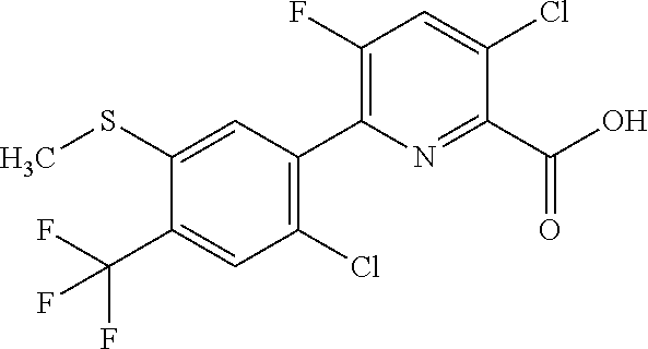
CSC1=CC(C2=C(F)C=C(Cl)C(C(O)=O)=N2)=C(Cl)C=C1C(F)(F)F
